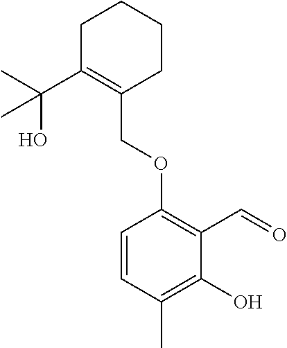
C1C(C(C)(O)C)=C(COC2=C(C=O)C(O)=C(C)C=C2)CCC1
